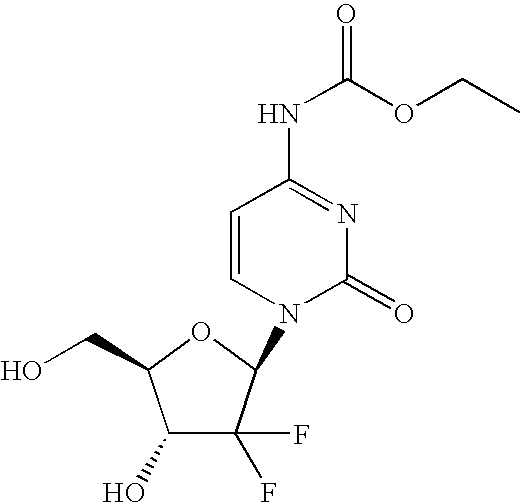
C1(O)C(F)(F)C(N2C(=O)N=C(NC(=O)OCC)C=C2)OC1CO
